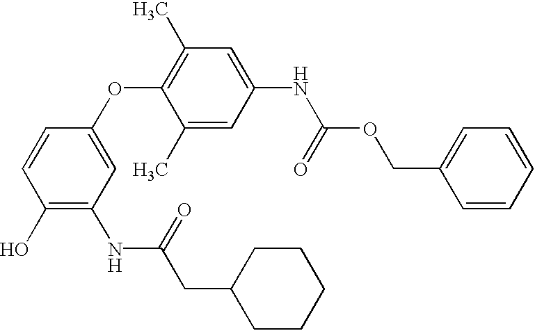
C1(O)=C(NC(=O)CC2CCCCC2)C=C(OC2=C(C)C=C(NC(=O)OCC3=CC=CC=C3)C=C2C)C=C1
